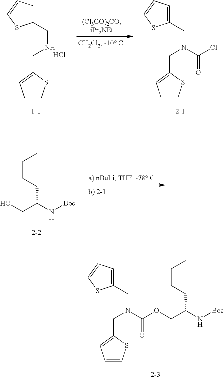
C1=CSC(CNCC2=CC=CS2)=C1.Cl.C1=CSC(CN(CC2=CC=CS2)C(Cl)=O)=C1.OCC(N[Boc])CCCC.C1=CSC(CN(CC2=CC=CS2)C(OCC(N[Boc])CCCC)=O)=C1
